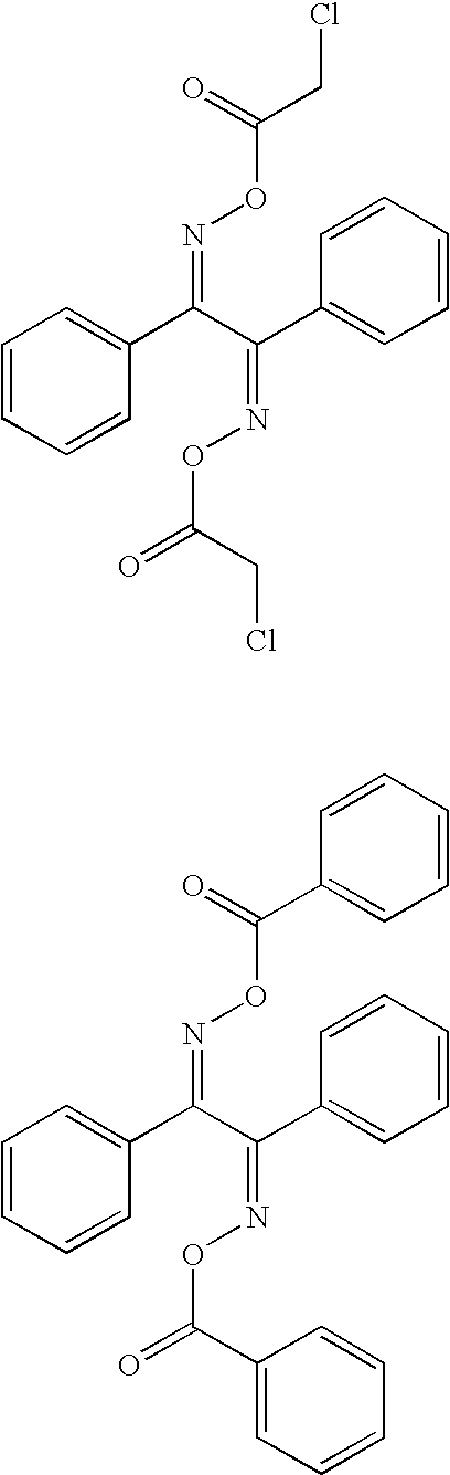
C(C(=NOC(CCl)=O)C1=CC=CC=C1)(=NOC(CCl)=O)C1=CC=CC=C1.C(C(=NOC(C1=CC=CC=C1)=O)C1=CC=CC=C1)(=NOC(C1=CC=CC=C1)=O)C1=CC=CC=C1
